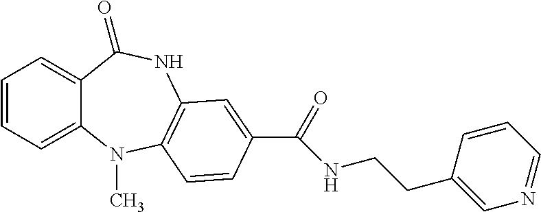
C1=CC=C2C(=C1)C(=O)NC1=C(N2C)C=CC(C(=O)NCCC2=CN=CC=C2)=C1
